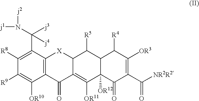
[R9]C1=C([OR10])C2=C(C(C(N([j1])[j2])([j3])[j4])=C1[R8])[X]C1C(=C([OR11])C3([OR12])C(C1[R5])C([R4])C([OR3])=C(C([NR2R2])=O)C3=O)C2=O
